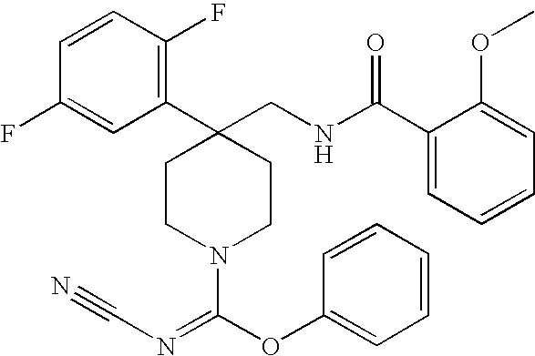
C1(C2(CNC(C3=CC=CC=C3OC)=O)CCN(C(OC3=CC=CC=C3)=NC#N)CC2)=C(F)C=CC(F)=C1
